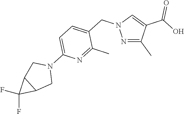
N1=C(C)C(C(=O)O)=CN1CC1=CC=C(N2CC3C(C2)C3(F)F)N=C1C
